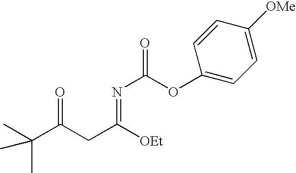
C1([OMe])=CC=C(OC(N=C(CC(C(C)(C)C)=O)[OEt])=O)C=C1
